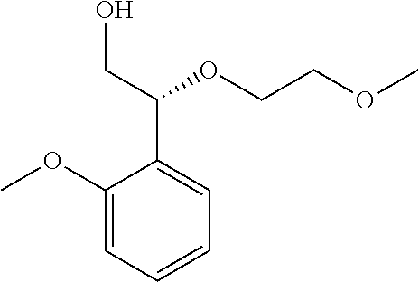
C1(OC)=CC=CC=C1C(CO)OCCOC
